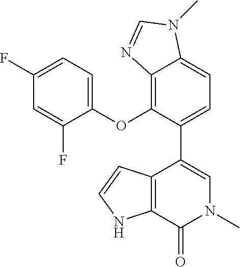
C1(F)=CC=C(OC2=C3C(=CC=C2C2=CN(C)C(=O)C4=C2C=CN4)N(C)C=N3)C(F)=C1
